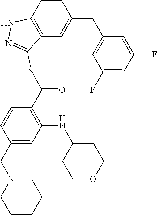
C(C1=CC(NC2CCOCC2)=C(C(=O)NC2=NNC3=C2C=C(CC2=CC(F)=CC(F)=C2)C=C3)C=C1)N1CCCCC1
